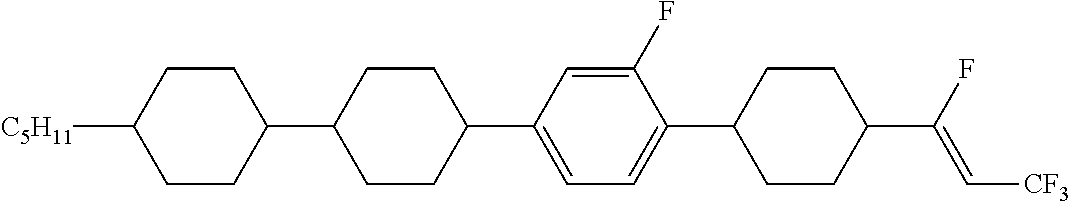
C1CC(C2CCC(C3=CC=C(C4CCC(C(F)=C[CF3])CC4)C(F)=C3)CC2)CCC1[C5H11]
